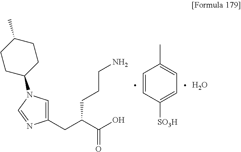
C1CC(N2C=C(CC(C(O)=O)CCCN)N=C2)CCC1C.C1=CC([SO3H])=CC=C1C.O
